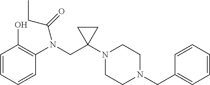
C1=CC=CC(N(CC2(N3CCN(CC4=CC=CC=C4)CC3)CC2)C(CC)=O)=C1O
